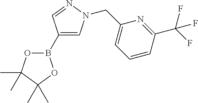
O1B(C2=CN(CC3=CC=CC(C(F)(F)F)=N3)N=C2)OC(C)(C)C1(C)C
